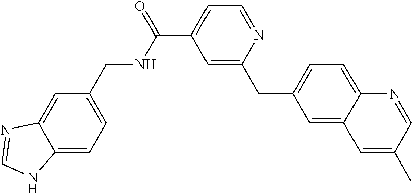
C1=C2C(=CC=C1CNC(C1=CC=NC(CC3=CC=C4C(=C3)C=C(C)C=N4)=C1)=O)NC=N2
